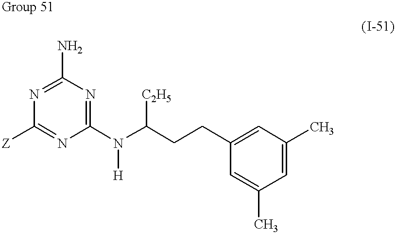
C1(N)=NC([Z])=NC(N(C(CCC2=CC(C)=CC(C)=C2)[C2H5])[H])=N1
